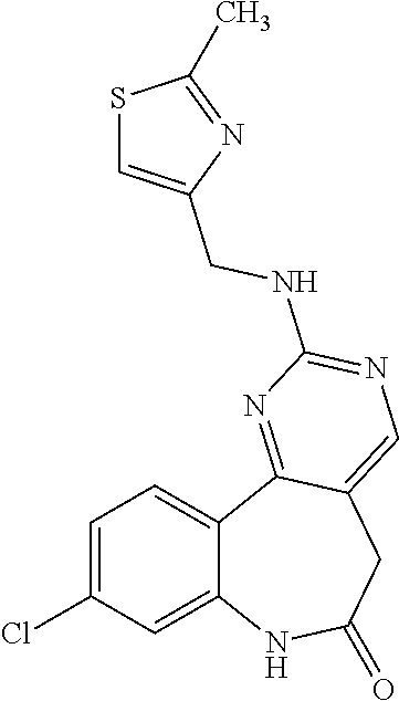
C12=CC(Cl)=CC=C1C1=NC(NCC3=CSC(C)=N3)=NC=C1CC(=O)N2
